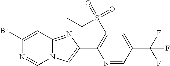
C1(Br)=CC2=NC(C3=C(S(=O)(=O)CC)C=C(C(F)(F)F)C=N3)=CN2C=N1
